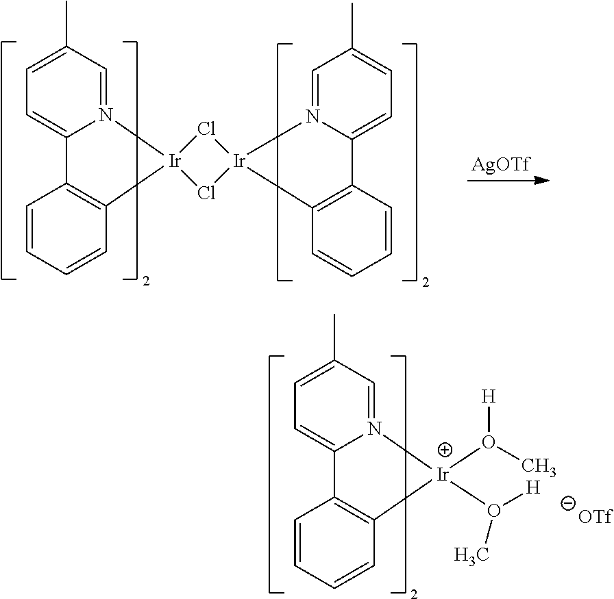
C1=N2C(=CC=C1C)C1=C(C=CC=C1)[Ir]21Cl[Ir]2(Cl1)N1=CC(C)=CC=C1C1=C2C=CC=C1.[AgOTf].C1=N2C(=CC=C1C)C1=C(C=CC=C1)[Ir]2(O(C)[H])O([H])C
